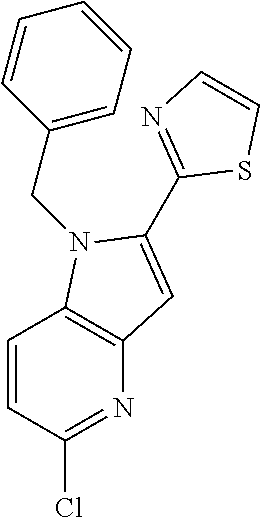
C12=C(N(CC3=CC=CC=C3)C(C3=NC=CS3)=C1)C=CC(Cl)=N2
